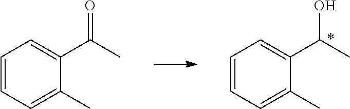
C1=CC=C(C)C(C(C)O)=C1.C1=CC=C(C)C(C(C)=O)=C1
